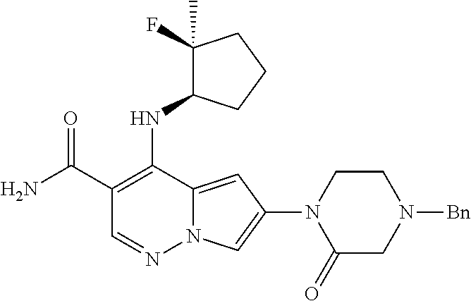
O=C(C1=C(NC2C(F)(C)CCC2)C2=CC(N3C(=O)CN([Bn])CC3)=CN2N=C1)N
